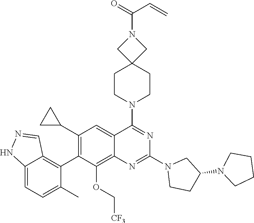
C12=CC=C(C)C(C3=C(C4CC4)C=C4C(=C3OC[CF3])N=C(N3CCC(N5CCCC5)C3)N=C4N3CCC4(CC3)CN(C(C=C)=O)C4)=C1C=NN2
